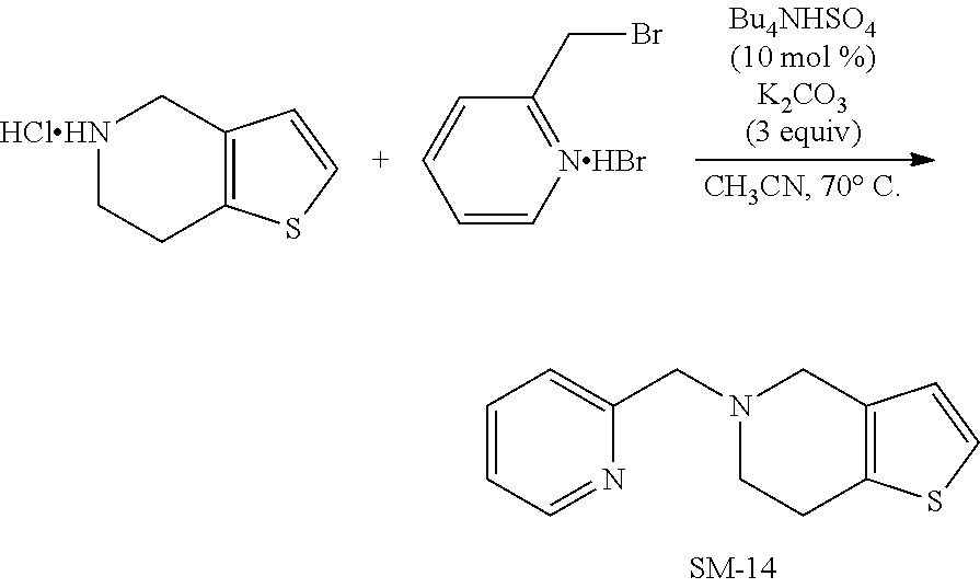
[HClHN]1CCC2=C(C1)C=CS2.C1=C[NHBr]=C(CBr)C=C1.C1=CC=NC(CN2CCC3=C(C2)C=CS3)=C1
